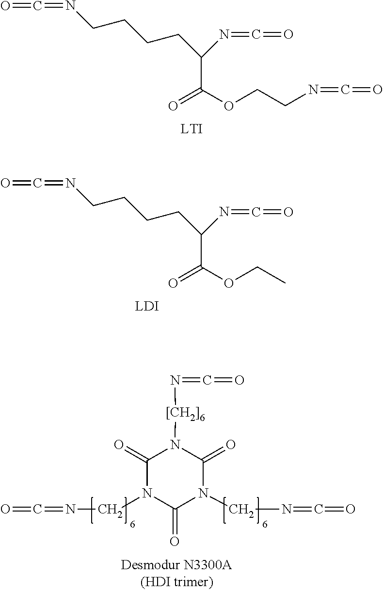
O=C=NCCCCC(N=C=O)C(OCCN=C=O)=O.O=C=NCCCCC(N=C=O)C(OCC)=O.C1(=O)N(CN=C=O)C(=O)N(CN=C=O)C(=O)N1[[CH2]6]N=C=O
